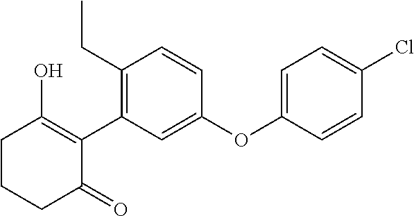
C1CCC(=O)C(C2=C(CC)C=CC(OC3=CC=C(Cl)C=C3)=C2)=C1O
